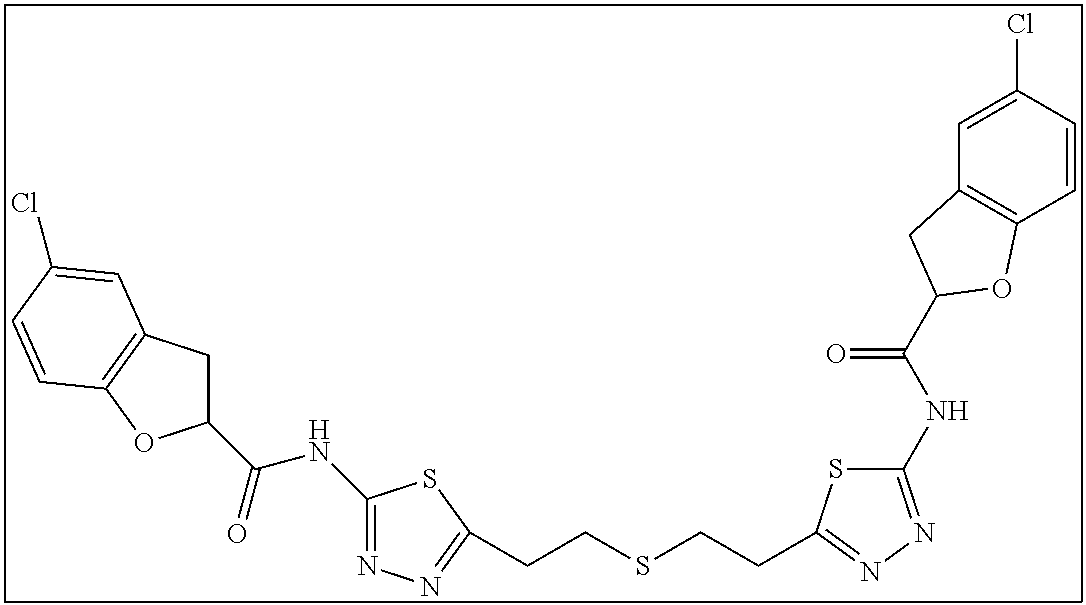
C1(NC(=O)C2CC3=C(O2)C=CC(Cl)=C3)=NN=C(CCSCCC2=NN=C(NC(=O)C3CC4=C(C=CC(Cl)=C4)O3)S2)S1
